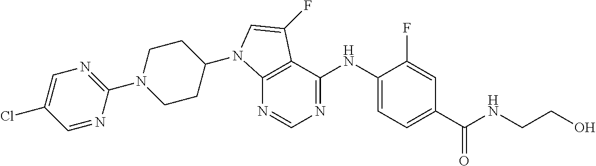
N1=CN=C(NC2=CC=C(C(NCCO)=O)C=C2F)C2=C1N(C1CCN(C3=NC=C(Cl)C=N3)CC1)C=C2F
